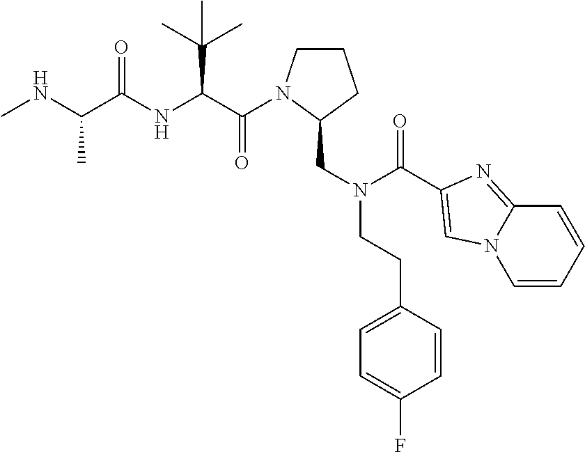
C1CN(C(=O)C(C(C)(C)C)NC(=O)C(C)NC)C(CN(C(=O)C2=CN3C(=N2)C=CC=C3)CCC2=CC=C(F)C=C2)C1
